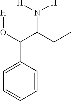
C1=CC(C(O[H])C(CC)N([H])[H])=CC=C1
